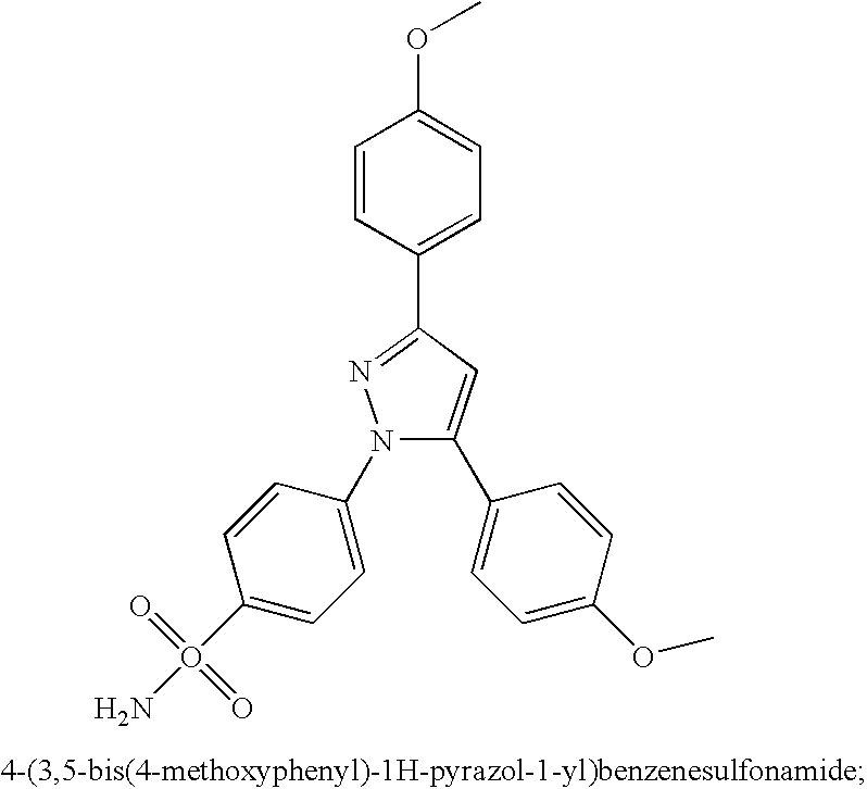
COC1=CC=C(C2=NN(C3=CC=C(O(N)(=O)=O)C=C3)C(C3=CC=C(OC)C=C3)=C2)C=C1
